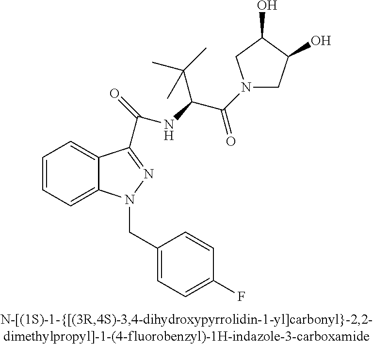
C1=CC=C2C(=C1)C(C(=O)NC(C(=O)N1CC(O)C(O)C1)C(C)(C)C)=NN2CC1=CC=C(F)C=C1
